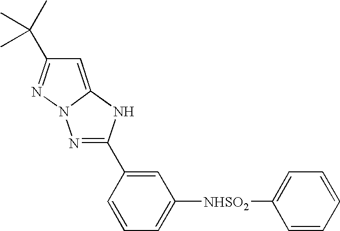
C1=C2N(N=C1C(C)(C)C)N=C(C1=CC([NHSO2]C3=CC=CC=C3)=CC=C1)N2
